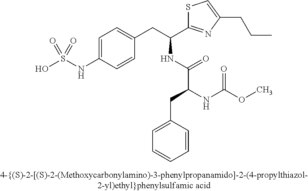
OS(NC1=CC=C(CC(C2=NC(CCC)=CS2)NC(C(NC(OC)=O)CC2=CC=CC=C2)=O)C=C1)(=O)=O
